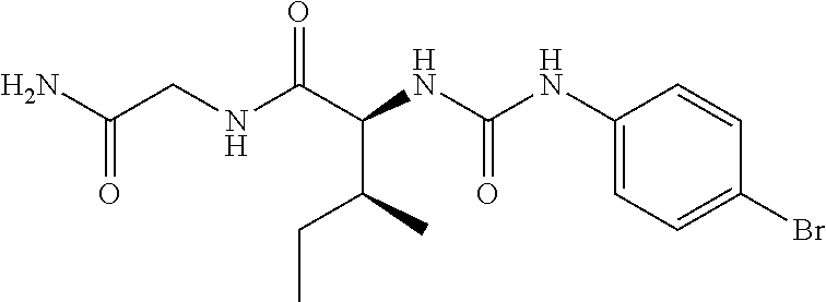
N(C(C(NC(NC1=CC=C(Br)C=C1)=O)C(CC)C)=O)CC(N)=O
